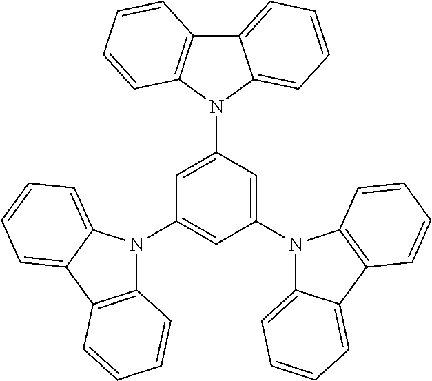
C12=CC=CC=C1N(C1=CC(N3C4=C(C5=CC=CC=C35)C=CC=C4)=CC(N3C4=CC=CC=C4C4=C3C=CC=C4)=C1)C1=C2C=CC=C1
